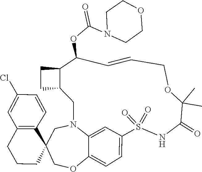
O1CCN(C(OC2C3C(CN4C5=CC(=CC=C5OCC5(C6=C(C=C(Cl)C=C6)CCC5)C4)S(=O)(=O)NC(=O)C(C)(C)OCC=C2)CC3)=O)CC1
